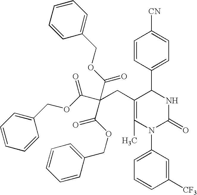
C1=CC(C2C(CC(C(OCC3=CC=CC=C3)=O)(C(OCC3=CC=CC=C3)=O)C(OCC3=CC=CC=C3)=O)=C(C)N(C3=CC=CC([CF3])=C3)C(=O)N2)=CC=C1[CN]
